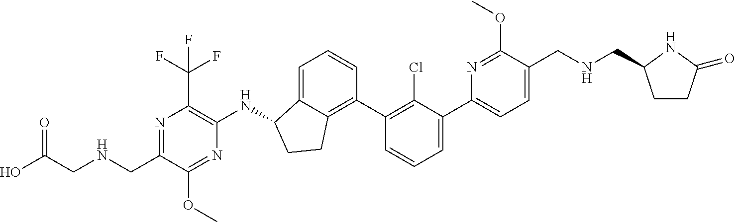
C1(CNCC(O)=O)=NC(C(F)(F)F)=C(NC2C3=CC=CC(C4=C(Cl)C(C5=CC=C(CNCC6CCC(=O)N6)C(OC)=N5)=CC=C4)=C3CC2)N=C1OC
